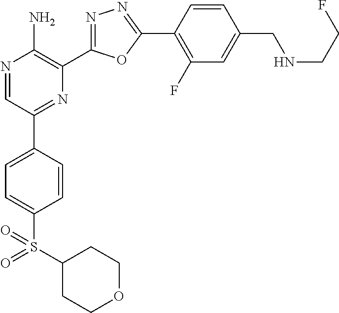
N1=CC(C2=CC=C(S(C3CCOCC3)(=O)=O)C=C2)=NC(C2=NN=C(C3=C(F)C=C(CNCCF)C=C3)O2)=C1N
